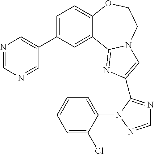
C1=C(C2=CN=CN=C2)C=C2C(=C1)OCCN1C2=NC(C2=NC=NN2C2=CC=CC=C2Cl)=C1
